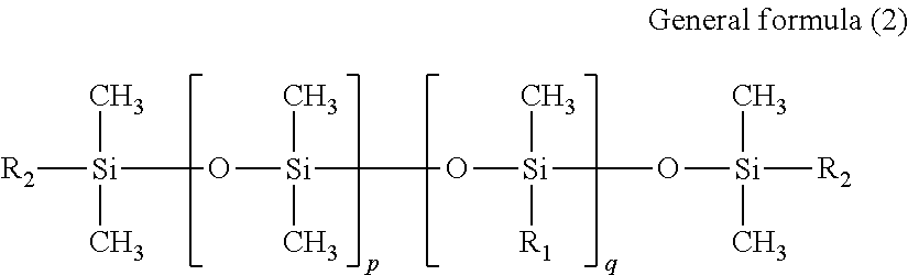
[R2][Si](O[Si](C)(C)O[Si](O[Si]([R2])(C)C)(C)[R1])(C)C
